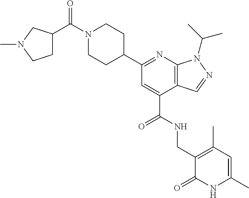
C1(C2=NC3=C(C(C(NCC4=C(C)C=C(C)NC4=O)=O)=C2)C=NN3C(C)C)CCN(C(=O)C2CCN(C)C2)CC1
